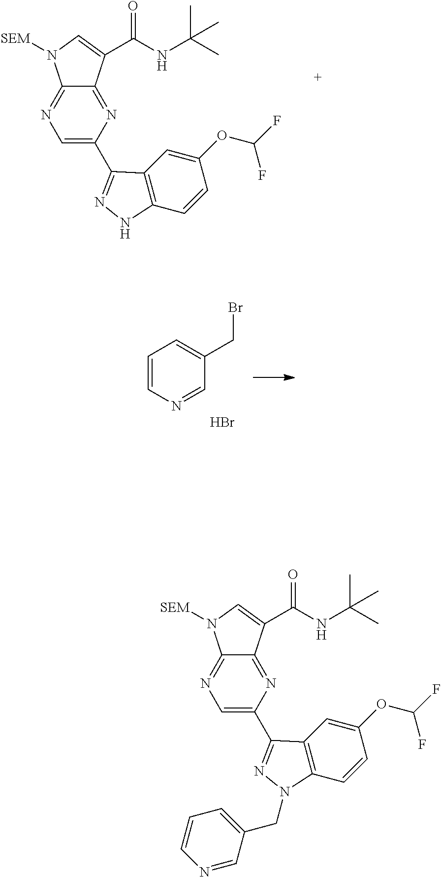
N1=C2C(=NC(C3=NN(CC4=CC=CN=C4)C4=C3C=C(OC(F)F)C=C4)=C1)C(C(NC(C)(C)C)=O)=CN2[SEM].N1=C2C(=NC(C3=NNC4=C3C=C(OC(F)F)C=C4)=C1)C(C(NC(C)(C)C)=O)=CN2[SEM].C1=CN=CC(CBr)=C1.Br
